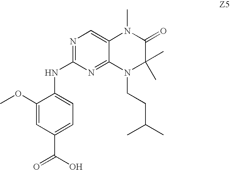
C1(OC)=CC(C(=O)O)=CC=C1NC1=NC=C2C(=N1)N(CCC(C)C)C(C)(C)C(=O)N2C
